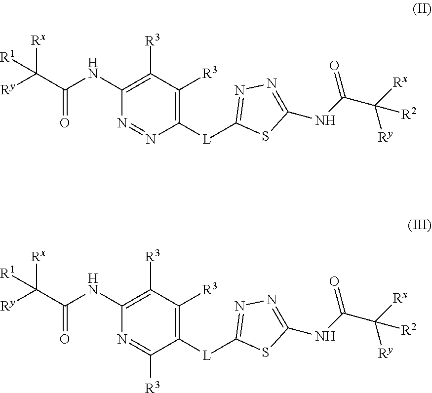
C1([L]C2=NN=C(NC(C([Rx])([Ry])[R2])=O)S2)=C([R3])C([R3])=C(NC(C([Ry])([Rx])[R1])=O)N=N1.C1([L]C2=NN=C(NC(C([Rx])([Ry])[R2])=O)S2)=C([R3])C([R3])=C(NC(C([Ry])([Rx])[R1])=O)N=C1[R3]
